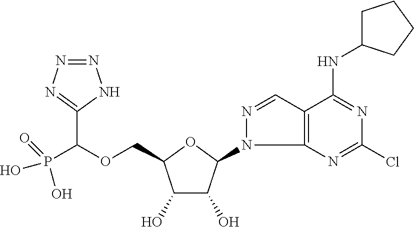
C(OCC1C(O)C(O)C(N2C3=C(C=N2)C(NC2CCCC2)=NC(Cl)=N3)O1)(P(O)(=O)O)C1=NN=NN1
